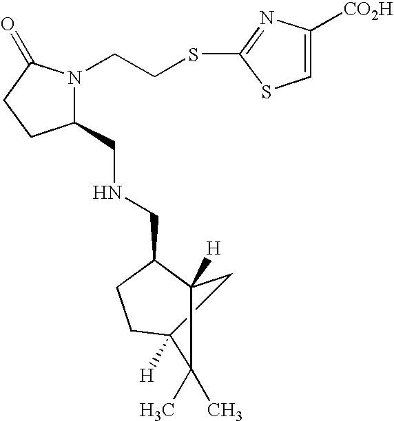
C1(CNCC2C3([H])CC([H])(CC2)C3(C)C)N(CCSC2=NC([CO2H])=CS2)C(=O)CC1
